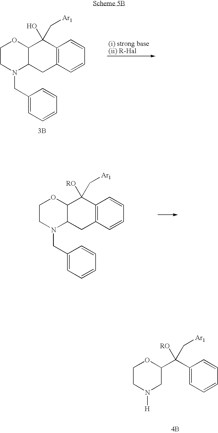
C1CN(CC2=CC=CC=C2)C2C(O1)C(O)(C[Ar1])C1=C(C2)C=CC=C1.[3B].C1CN(CC2=CC=CC=C2)C2C(O1)C([RO])(C[Ar1])C1=C(C2)C=CC=C1.C1CN([H])CC(C(C2=CC=CC=C2)([RO])C[Ar1])O1.[4B]
